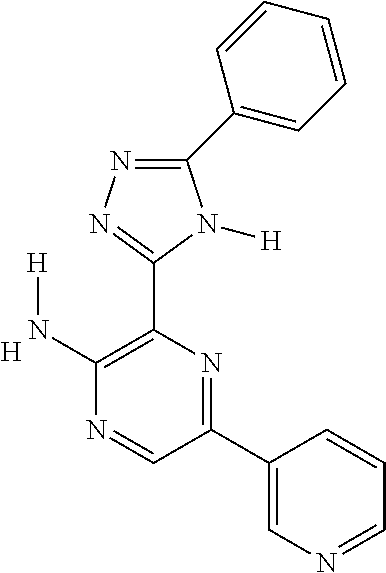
C1(N[H])=C(C2=NN=C(C3=CC=CC=C3)N2[H])N=C(C2=CN=CC=C2)C=N1.[H]
